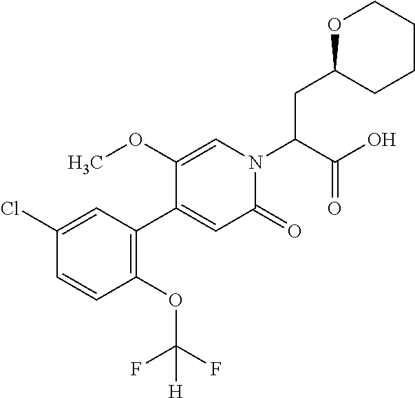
O1C(CC(N2C=C(OC)C(C3=C(OC(F)(F)[H])C=CC(Cl)=C3)=CC2=O)C(O)=O)CCCC1
